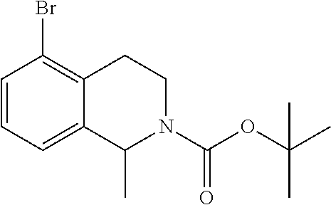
C1=CC=C2C(=C1Br)CCN(C(OC(C)(C)C)=O)C2C
